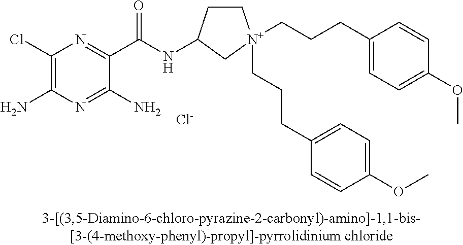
C1(Cl)=C(N)N=C(N)C(C(NC2CC[N+](CCCC3=CC=C(OC)C=C3)(CCCC3=CC=C(OC)C=C3)C2)=O)=N1.[Cl-]
